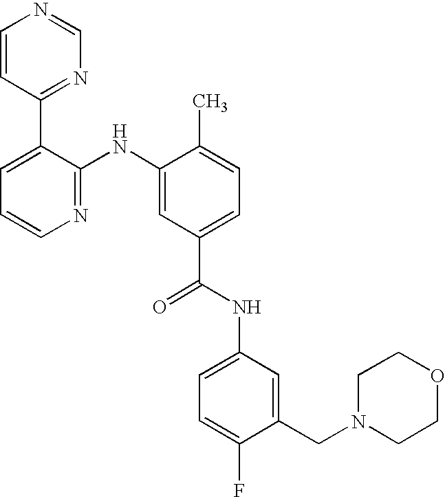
C1=CC(C2=CC=CN=C2NC2=CC(C(NC3=CC=C(F)C(CN4CCOCC4)=C3)=O)=CC=C2C)=NC=N1
